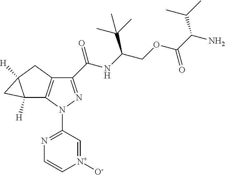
C1(C(NC(COC(C(C(C)C)N)=O)C(C)(C)C)=O)=NN(C2=NC=C[N+]([O-])=C2)C2=C1CC1([H])C2([H])C1
